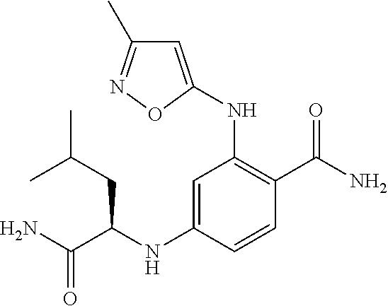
C1(NC(C(N)=O)CC(C)C)=CC(NC2=CC(C)=NO2)=C(C(N)=O)C=C1
